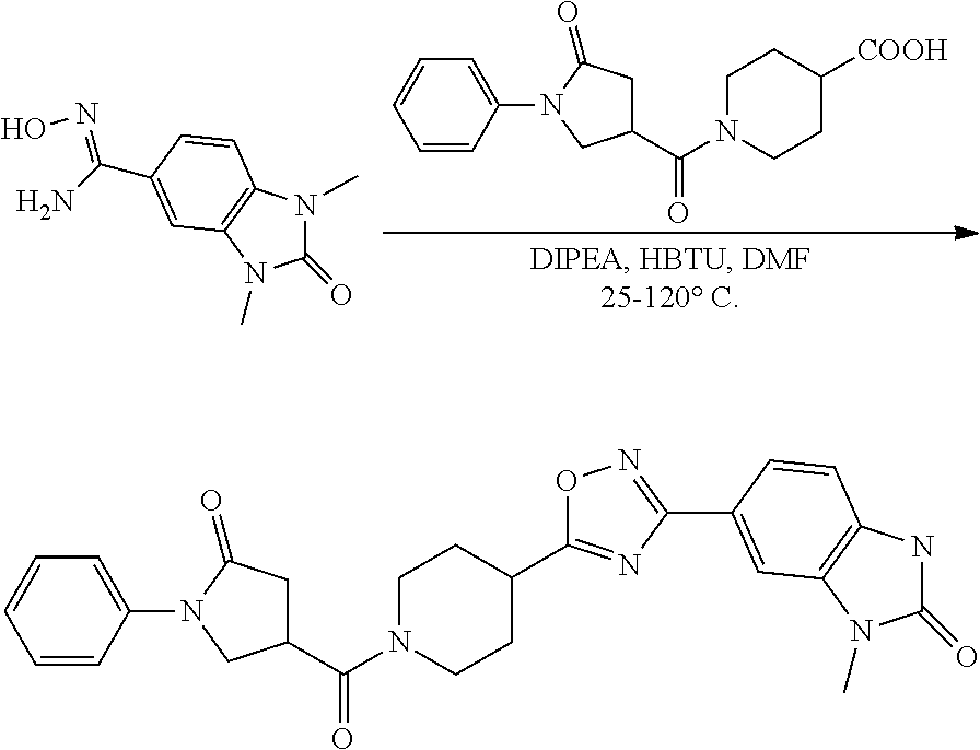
C1(=O)N(C)C2=C(N1C)C=C(C(N)=NO)C=C2.C(N1CCC([COOH])CC1)(=O)C1CC(=O)N(C2=CC=CC=C2)C1.C(N1CCC(C2=NC(C3=CC4=C(NC(=O)N4C)C=C3)=NO2)CC1)(=O)C1CC(=O)N(C2=CC=CC=C2)C1
